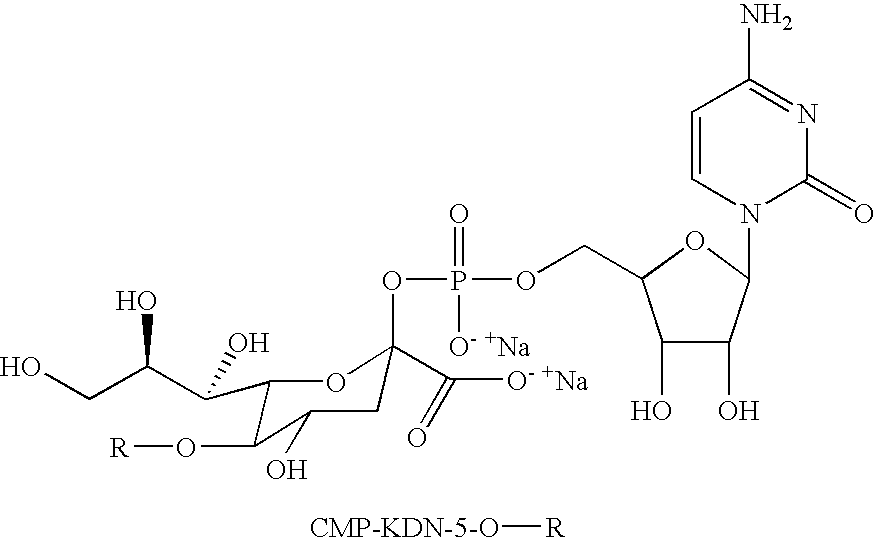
C(C(C(O)C1C(O[R])C(O)CC(OP(=O)(OCC2C(O)C(O)C(N3C(=O)N=C(N)C=C3)O2)[O- +Na])(C([O- +Na])=O)O1)O)O.[CMP-KDN-5-O][R]
